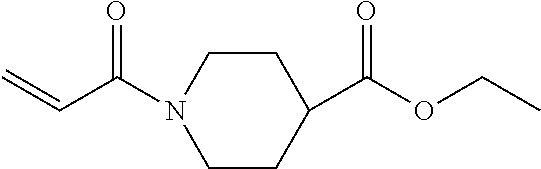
C=CC(N1CCC(C(OCC)=O)CC1)=O
